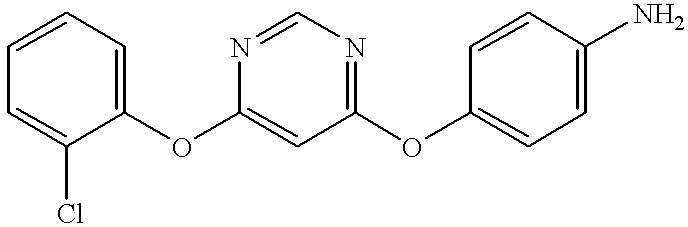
C1(OC2=CC(OC3=CC=C(N)C=C3)=NC=N2)=CC=CC=C1Cl
